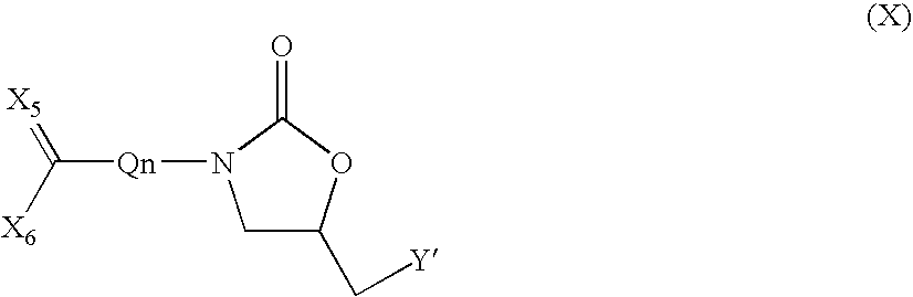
C1C(C[Y])OC(=O)N1[Qn]C(=[X5])[X6]
